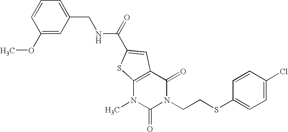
COC1=CC(CNC(=O)C2=CC3=C(N(C)C(=O)N(CCSC4=CC=C(Cl)C=C4)C3=O)S2)=CC=C1
